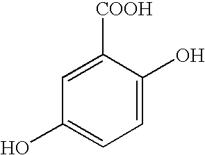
C1=C([COOH])C(O)=CC=C1O
